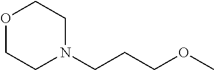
O1CCN(CCCOC)CC1
